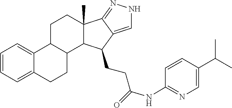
C12(C)C3=NNC=C3C(CCC(=O)NC3=NC=C(C(C)C)C=C3)C1C1C(C3=CC=CC=C3CC1)CC2
